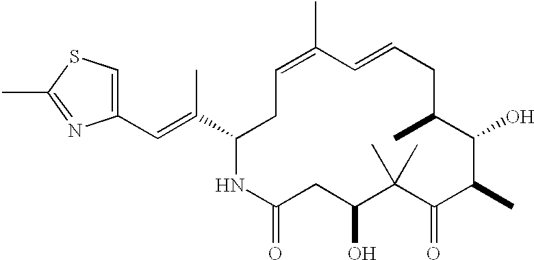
CC1=NC(C=C(C2CC=C(C)C=CCC(C)C(O)C(C)C(=O)C(C)(C)C(O)CC(=O)N2)C)=CS1
